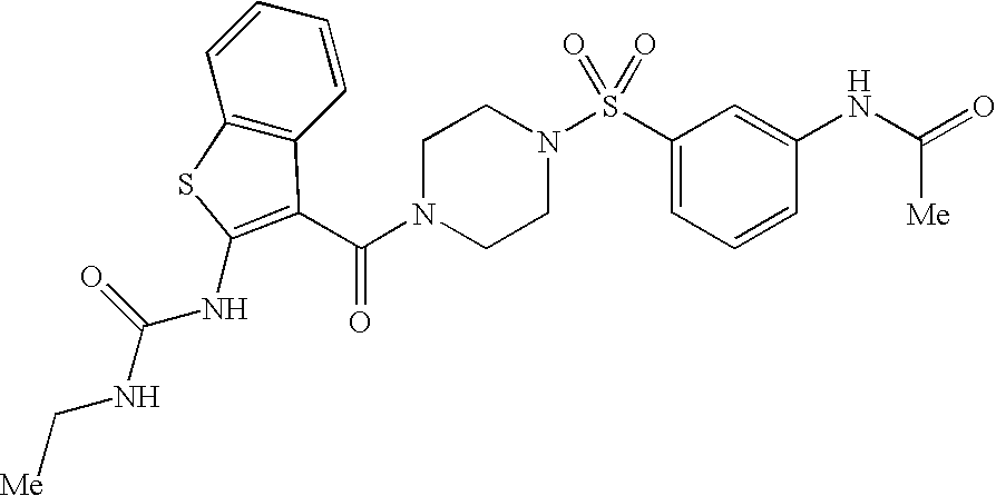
C1(S(N2CCN(C(=O)C3=C(NC(NC[Me])=O)SC4=C3C=CC=C4)CC2)(=O)=O)=CC=CC(NC(=O)[Me])=C1
